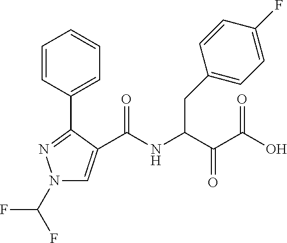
N1(C(F)F)C=C(C(NC(C(C(O)=O)=O)CC2=CC=C(F)C=C2)=O)C(C2=CC=CC=C2)=N1
